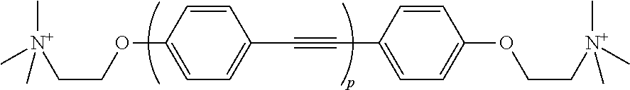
C[N+](CCOC1=CC=C(C#CC2=CC=C(OCC[N+](C)(C)C)C=C2)C=C1)(C)C
